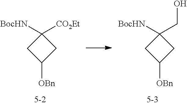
[BocHN]C1([CO2Et])CC([OBn])C1.[BocHN]C1(CO)CC([OBn])C1
